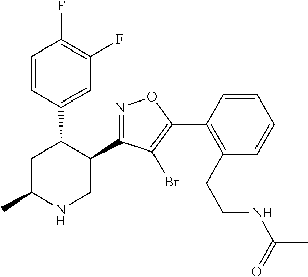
C1=CC(C2CC(C)NCC2C2=NOC(C3=C(CCNC(C)=O)C=CC=C3)=C2Br)=CC(F)=C1F
